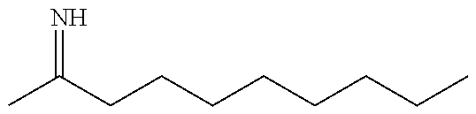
CC(CCCCCCCC)=N
